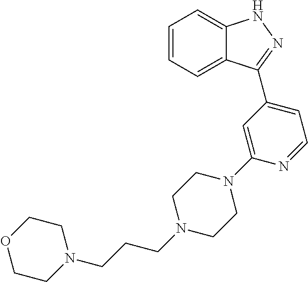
C1=CC=C2C(=C1)NN=C2C1=CC=NC(N2CCN(CCCN3CCOCC3)CC2)=C1
